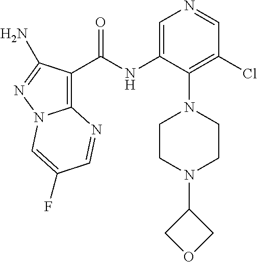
C12=C(C(NC3=CN=CC(Cl)=C3N3CCN(C4COC4)CC3)=O)C(N)=NN1C=C(F)C=N2
